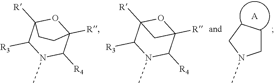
CN1C([R4])C2([R])OC([R])(C1[R3])CC2.CN1C([R4])C2([R])OC([R])(C1[R3])C2.CN1CCCC1.[A]
